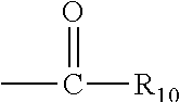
CC([R10])=O
